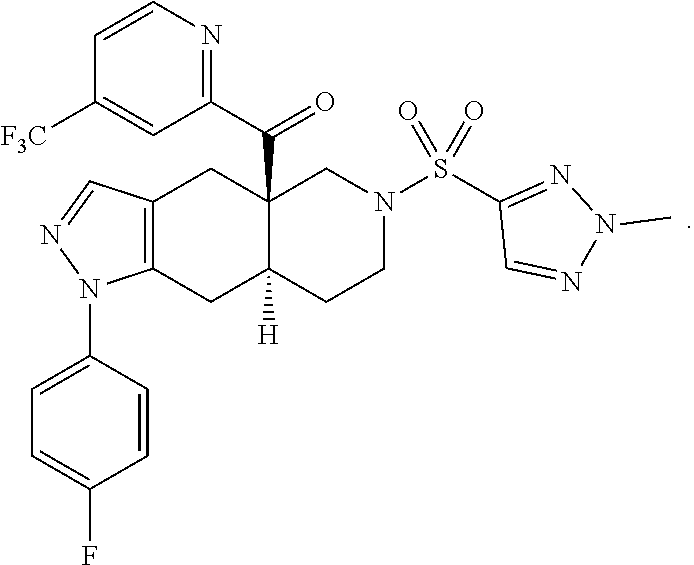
C12=C(CC3([H])C(C(C4=NC=CC([F3C])=C4)=O)(C1)CN(S(=O)(=O)C1=NN(C)N=C1)CC3)N(C1=CC=C(F)C=C1)N=C2
